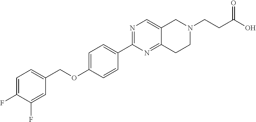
C1=C(F)C(F)=CC(COC2=CC=C(C3=NC=C4C(=N3)CCN(CCC(O)=O)C4)C=C2)=C1
